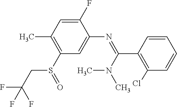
S(C1=C(C)C=C(F)C(N=C(C2=C(Cl)C=CC=C2)N(C)C)=C1)(=O)CC(F)(F)F
